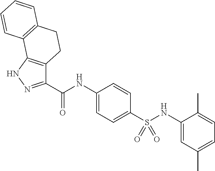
C1(NS(C2=CC=C(NC(C3=NNC4=C3CCC3=C4C=CC=C3)=O)C=C2)(=O)=O)=CC(C)=CC=C1C
